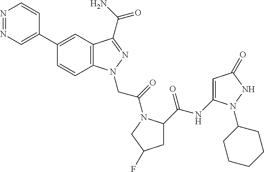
N1=NC=C(C2=CC3=C(C=C2)N(CC(=O)N2C(C(NC4=CC(=O)NN4C4CCCCC4)=O)CC(F)C2)N=C3C(N)=O)C=C1
